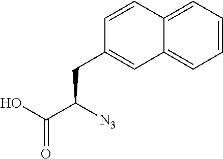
C12=CC=CC=C1C=CC(CC(C(O)=O)[N3])=C2
